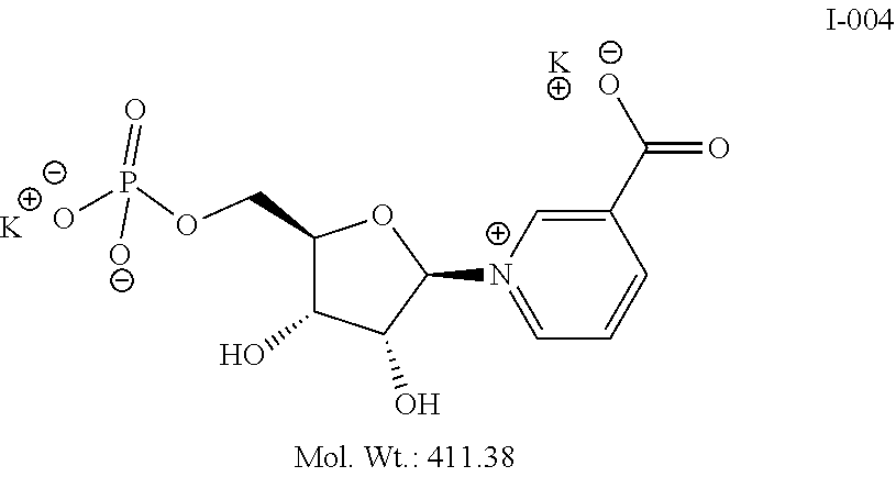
C1=[N+](C2OC(COP(=O)([O-])[O-])C(O)C2O)C=C(C(=O)[O-])C=C1.[K].[K]
